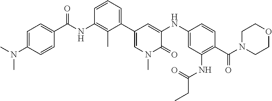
N(C)(C)C1=CC=C(C(=O)NC2=C(C)C(C3=CN(C)C(=O)C(NC4=CC(NC(=O)CC)=C(C(=O)N5CCOCC5)C=C4)=C3)=CC=C2)C=C1
